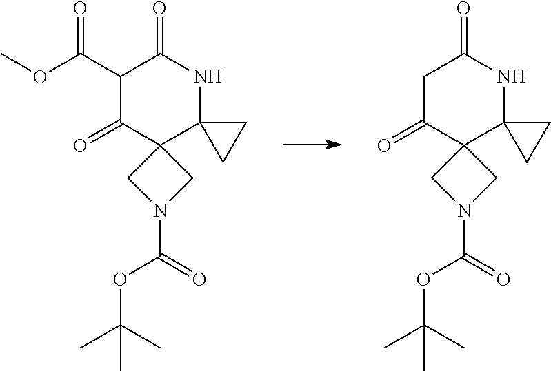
COC(C1C(=O)C2(C3(NC1=O)CC3)CN(C(OC(C)(C)C)=O)C2)=O.C1C(=O)C2(C3(NC1=O)CC3)CN(C(OC(C)(C)C)=O)C2
